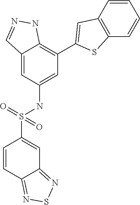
C12=CC(NS(C3=CC4=NSN=C4C=C3)(=O)=O)=CC(C3=CC4=C(S3)C=CC=C4)=C1NN=C2
